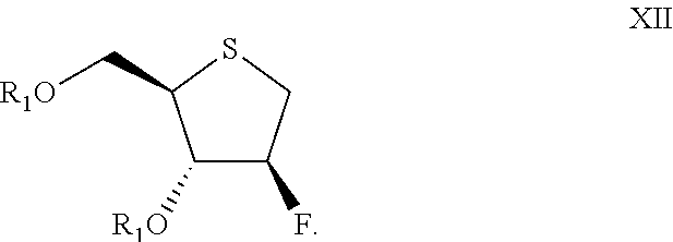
C1([R1O])C(F)CSC1C[R1O]
